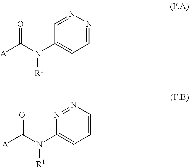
C1=NN=CC(N(C([A])=O)[R1])=C1.C1=CN=NC(N(C([A])=O)[R1])=C1
